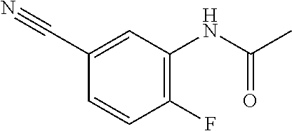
C1=CC(F)=C(NC(=O)C)C=C1C#N
